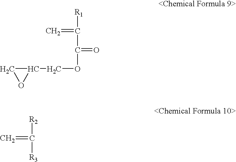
[R1]C(=C)C(OCC1CO1)=O.[R2]C(=C)[R3]
